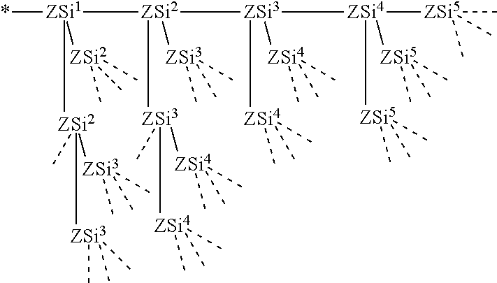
[ZSi1](*)([ZSi2]([ZSi3]([ZSi4]([ZSi5](C)(C)C)([ZSi5](C)(C)C)[ZSi5](C)(C)C)([ZSi4](C)(C)C)[ZSi4](C)(C)C)([ZSi3](C)(C)C)[ZSi3](C)([ZSi4](C)(C)C)[ZSi4](C)(C)C)([ZSi2](C)([ZSi3](C)(C)C)[ZSi3](C)(C)C)[ZSi2](C)(C)C
